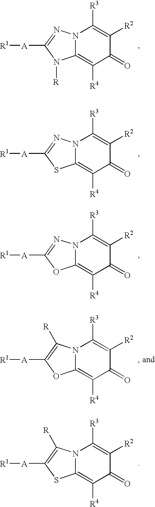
C12=C([R4])C(=O)C([R2])=C([R3])N1N=C([A][R1])N2[R].C12=C([R4])C(=O)C([R2])=C([R3])N1N=C([A][R1])S2.C12=C([R4])C(=O)C([R2])=C([R3])N1N=C([A][R1])O2.C12=C([R4])C(=O)C([R2])=C([R3])N1C([R])=C([A][R1])O2.C12=C([R4])C(=O)C([R2])=C([R3])N1C([R])=C([A][R1])S2
